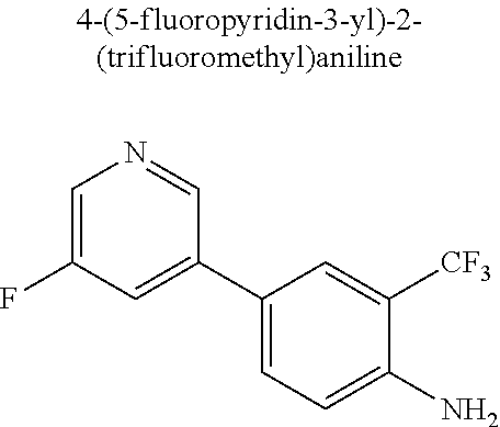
FC1=CN=CC(C2=CC=C(N)C([CF3])=C2)=C1
